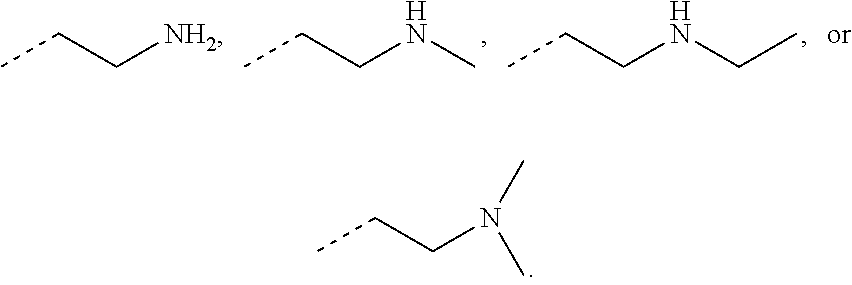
CCC[NH2].CCCNC.CCCNCC.CCCN(C)C
